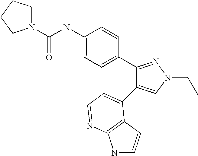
C(NC1=CC=C(C2=NN(CC)C=C2C2=CC=NC3=C2C=CN3)C=C1)(=O)N1CCCC1
